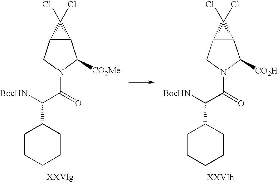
C12C(CN(C(=O)C([BocHN])C3CCCCC3)C1[CO2Me])C2(Cl)Cl.C12C(CN(C(=O)C([BocHN])C3CCCCC3)C1[CO2H])C2(Cl)Cl
